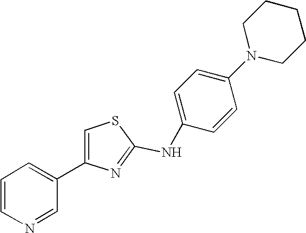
N(C1=NC(C2=CC=CN=C2)=CS1)C1=CC=C(N2CCCCC2)C=C1
